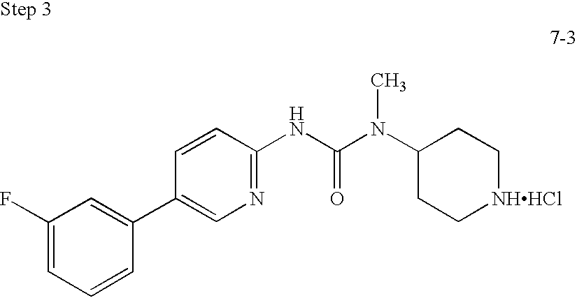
C1(C2=CC(F)=CC=C2)=CN=C(NC(N(C2CC[NHHCl]CC2)C)=O)C=C1
